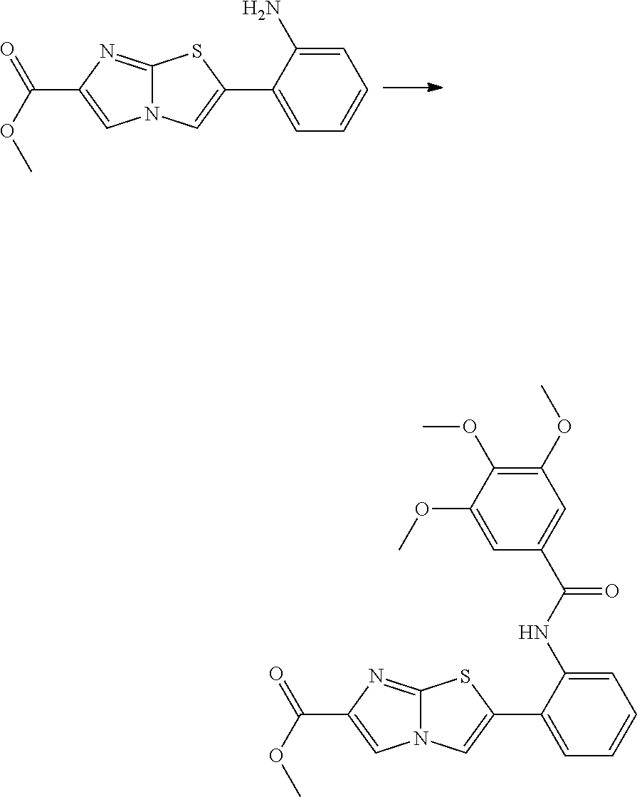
N12C(=NC(C(OC)=O)=C1)SC(C1=CC=CC=C1N)=C2.N12C(=NC(C(OC)=O)=C1)SC(C1=CC=CC=C1NC(C1=CC(OC)=C(OC)C(OC)=C1)=O)=C2
